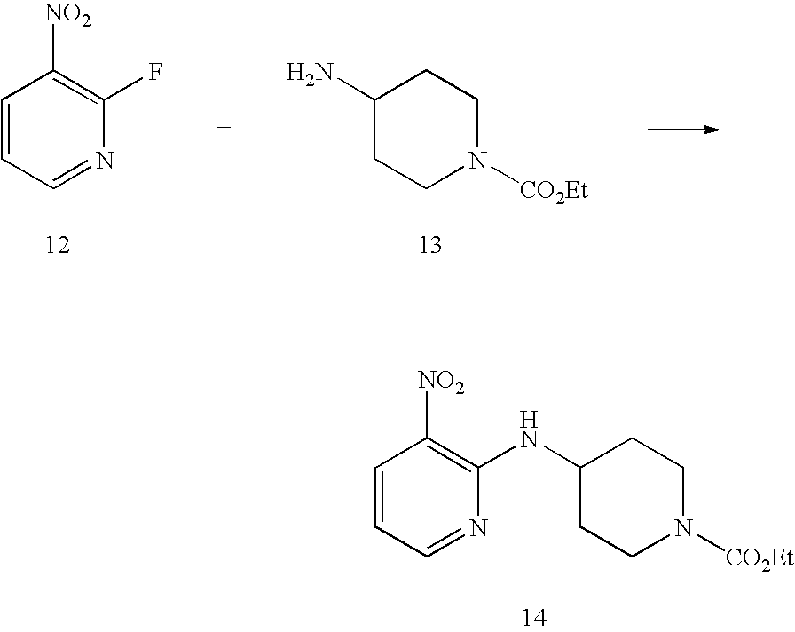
C1=CC=NC(F)=C1[NO2].C1(N)CCN([CO2Et])CC1.C1=CC=NC(NC2CCN([CO2Et])CC2)=C1[NO2]
